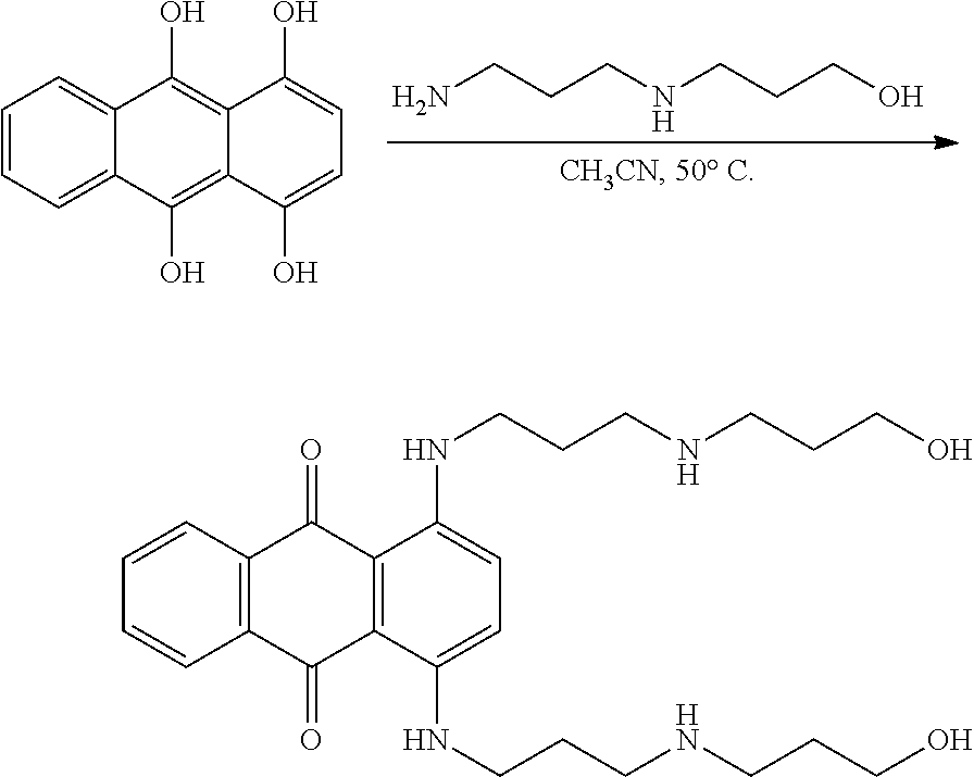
C(CCNCCCO)N.C1=CC=C2C(=C1)C(O)=C1C(=C2O)C(O)=CC=C1O.C12=C(C(=O)C3=C(C1=O)C(NCCCNCCCO)=CC=C3NCCCNCCCO)C=CC=C2
